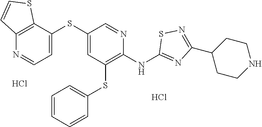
Cl.C1(SC2=CC=NC3=C2SC=C3)=CC(SC2=CC=CC=C2)=C(NC2=NC(C3CCNCC3)=NS2)N=C1.Cl
